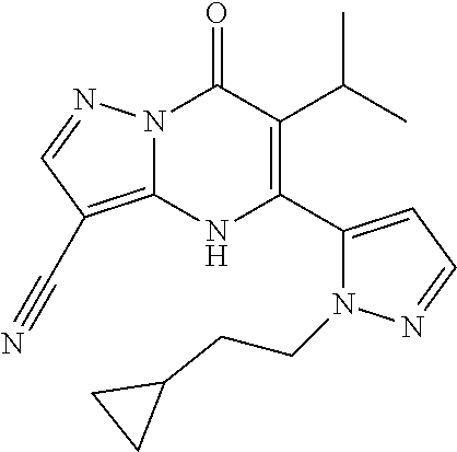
N12C(=C(C#N)C=N1)NC(C1=CC=NN1CCC1CC1)=C(C(C)C)C2=O
